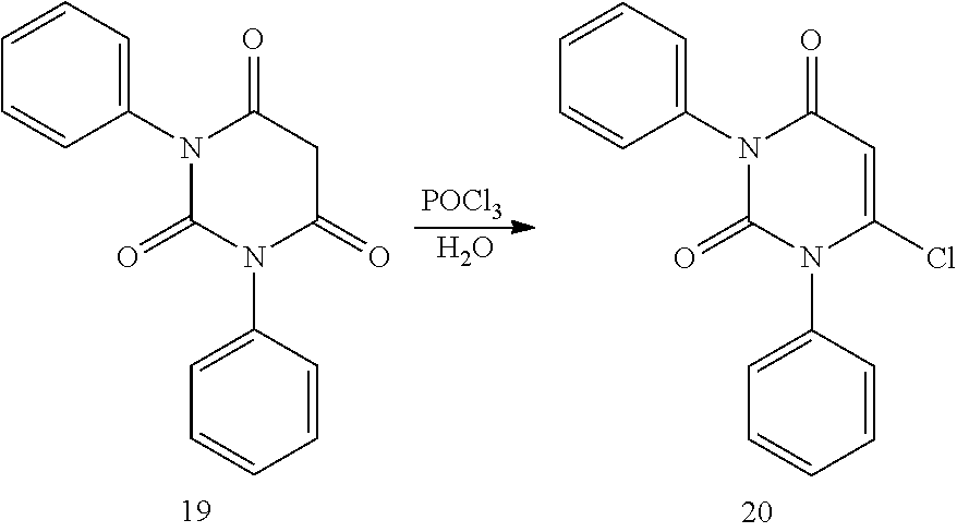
C1(N2C(=O)N(C3=CC=CC=C3)C(=O)CC2=O)=CC=CC=C1.[POCl3].O.C1(N2C(=O)N(C3=CC=CC=C3)C(Cl)=CC2=O)=CC=CC=C1
